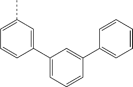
C1=C(C)C=C(C2=CC=CC(C3=CC=CC=C3)=C2)C=C1
